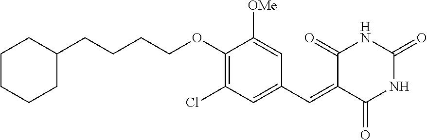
C1CCCC(CCCCOC2=C(Cl)C=C(C=C3C(=O)NC(=O)NC3=O)C=C2[OMe])C1
